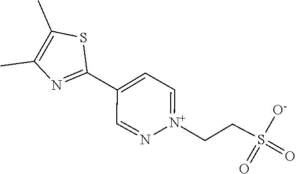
C1(C2=CC=[N+](CCS(=O)(=O)[O-])N=C2)=NC(C)=C(C)S1
